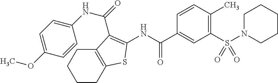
C1CC2=C(CC1)C(C(=O)NC1=CC=C(OC)C=C1)=C(NC(C1=CC(S(N3CCCCC3)(=O)=O)=C(C)C=C1)=O)S2
